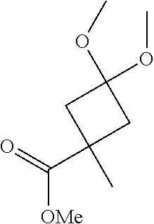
C([OMe])(=O)C1(C)CC(OC)(OC)C1
